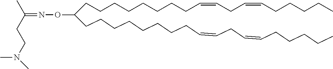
N(OC(CCCCCCCCC=CCC=CCCCCC)CCCCCCCCC=CCC=CCCCCC)=C(C)CCN(C)C
